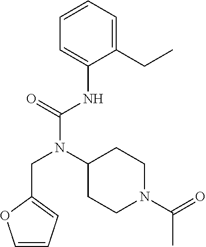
C1(CC)=CC=CC=C1NC(N(C1CCN(C(=O)C)CC1)CC1=CC=CO1)=O
